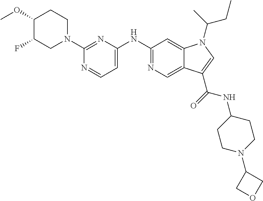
N1=C(NC2=CC=NC(N3CCC(OC)C(F)C3)=N2)C=C2C(=C1)C(C(=O)NC1CCN(C3COC3)CC1)=CN2C(C)CC
